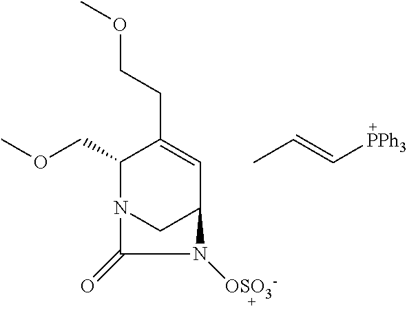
O(CC1N2CC(C=C1CCOC)N([OSO3-])C2=O)C.CC=C[PPh3]
